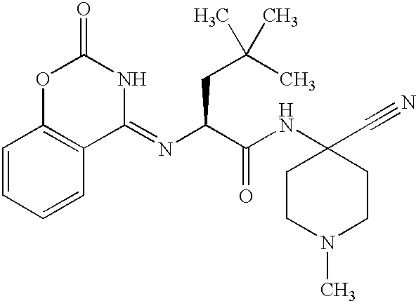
C1=CC=CC2=C1OC(=O)NC2=NC(C(NC1(C#N)CCN(C)CC1)=O)CC(C)(C)C
